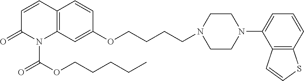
C1=CC2=C(N(C(OCCCCC)=O)C1=O)C=C(OCCCCN1CCN(C3=CC=CC4=C3C=CS4)CC1)C=C2
